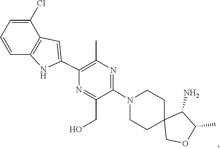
C1CN(C2=NC(C)=C(C3=CC4=C(C=CC=C4Cl)N3)N=C2CO)CCC12COC(C)C2N
